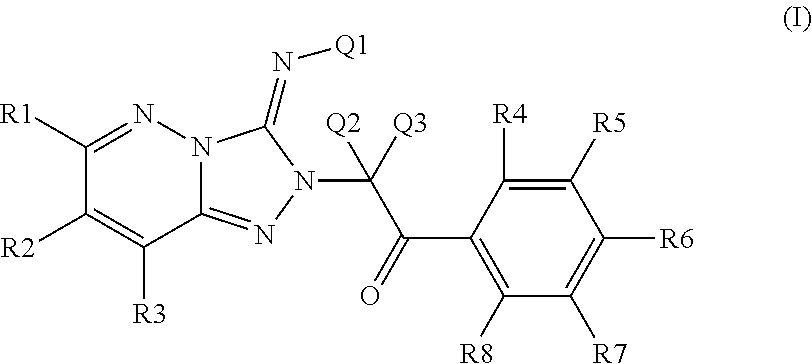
C1([R1])=NN2C(=NN(C([Q3])(C(=O)C3=C([R8])C([R7])=C([R6])C([R5])=C3[R4])[Q2])C2=N[Q1])C([R3])=C1[R2]
